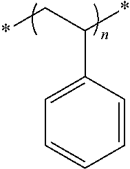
C1=C(C(*)C*)C=CC=C1
